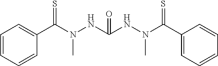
C1=CC=CC(C(N(NC(NN(C(C2=CC=CC=C2)=S)C)=O)C)=S)=C1
